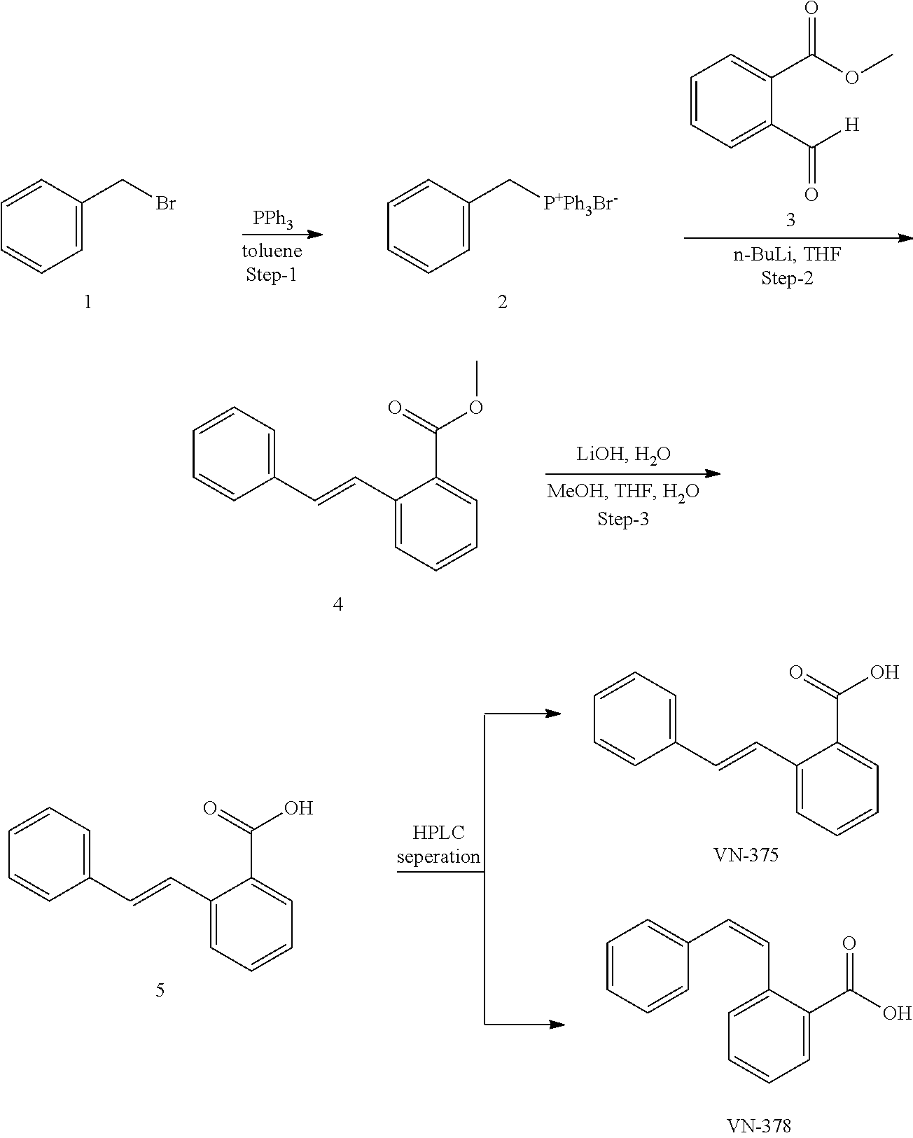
[PPh3].C1=CC(CBr)=CC=C1.C1=CC(C[P+Ph3Br-])=CC=C1.C1=CC=C(C([H])=O)C(C(OC)=O)=C1.C(=CC1=CC=CC=C1C(OC)=O)C1=CC=CC=C1.C(=CC1=CC=CC=C1C(O)=O)C1=CC=CC=C1.C(=CC1=CC=CC=C1C(O)=O)C1=CC=CC=C1.C1=CC=CC(C=CC2=CC=CC=C2C(O)=O)=C1
